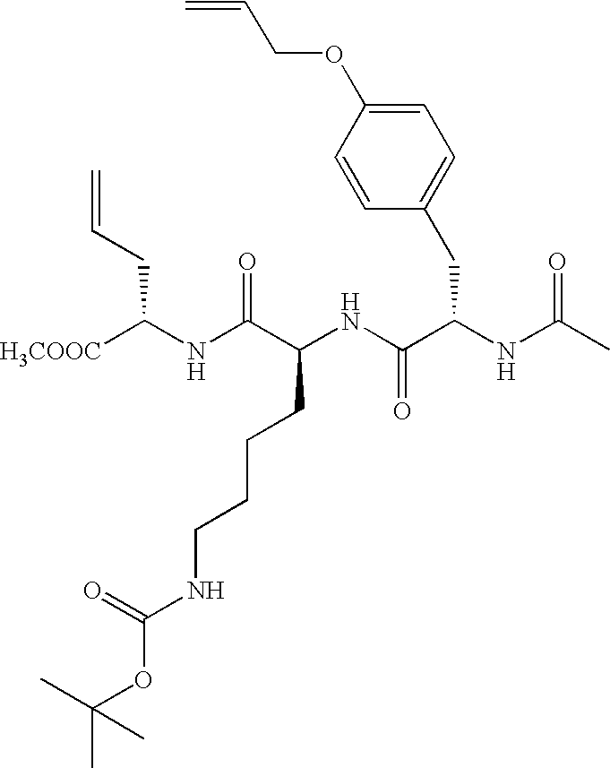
C1=CC(OCC=C)=CC=C1CC(NC(=O)C)C(NC(CCCCNC(OC(C)(C)C)=O)C(=O)NC(CC=C)[H3COOC])=O
